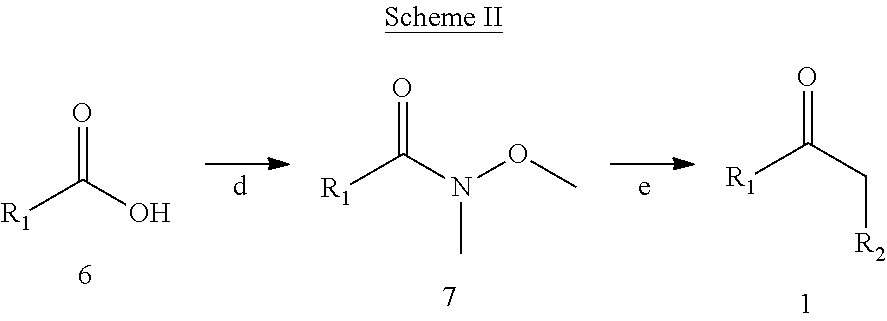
[R1]C(O)=O.[R1]C(N(OC)C)=O.[R1]C(C[R2])=O
